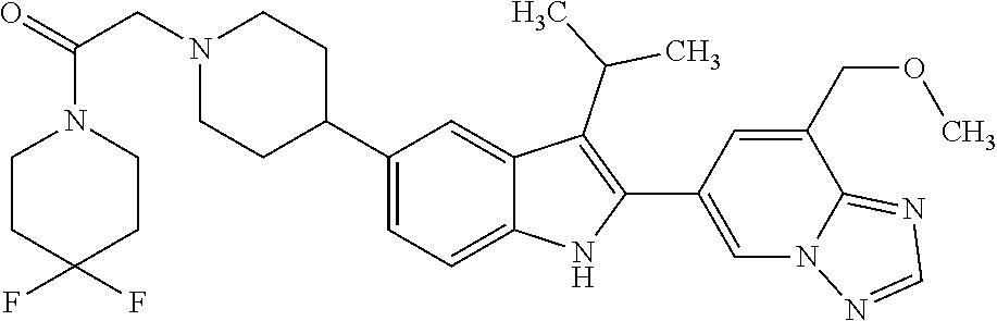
C1(C2CCN(CC(N3CCC(F)(F)CC3)=O)CC2)=CC=C2C(=C1)C(C(C)C)=C(C1=CN3C(=NC=N3)C(COC)=C1)N2
